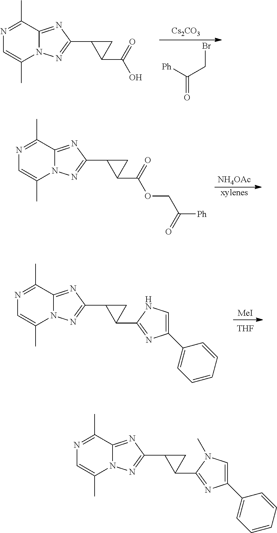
C1(C2C(C(=O)O)C2)=NN2C(=N1)C(C)=NC=C2C.[Cs2CO3].[Ph]C(CBr)=O.C1(C2C(C(=O)OCC([Ph])=O)C2)=NN2C(=N1)C(C)=NC=C2C.[NH4OAc].C1(C2C(C3=NC(C4=CC=CC=C4)=CN3)C2)=NN2C(=N1)C(C)=NC=C2C.[MeI].[THF].C1(C2C(C3=NC(C4=CC=CC=C4)=CN3C)C2)=NN2C(=N1)C(C)=NC=C2C
